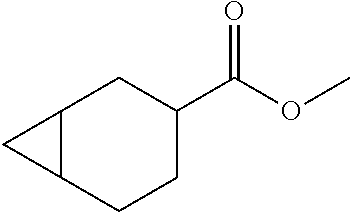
COC(C1CC2C(CC1)C2)=O
